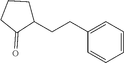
C1(CCC2CCCC2=O)=CC=CC=C1
